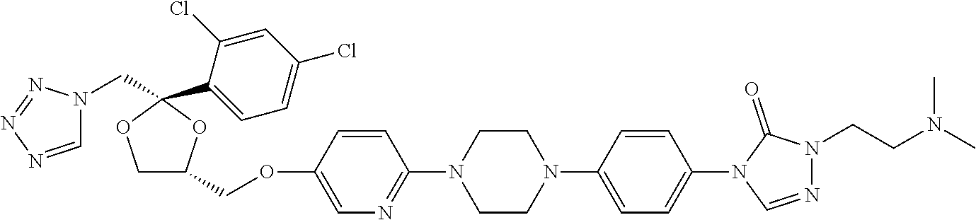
C1C(COC2=CN=C(N3CCN(C4=CC=C(N5C=NN(CCN(C)C)C5=O)C=C4)CC3)C=C2)OC(C2=CC=C(Cl)C=C2Cl)(CN2C=NN=N2)O1
